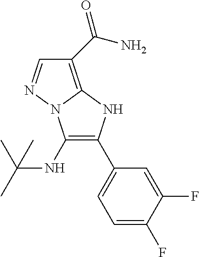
C1(C(N)=O)=C2N(N=C1)C(NC(C)(C)C)=C(C1=CC=C(F)C(F)=C1)N2
